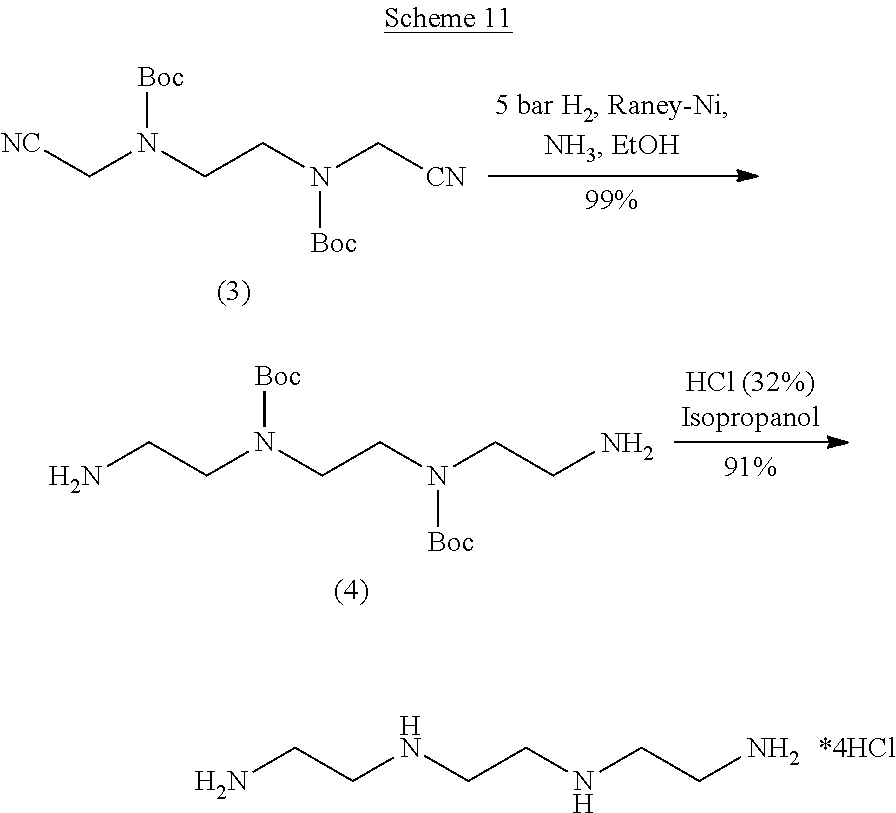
[Boc]N(CCN(C[CN])[Boc])C[NC].[Boc]N(CCN(CCN)[Boc])CCN.N(CCNCCN)CCN
